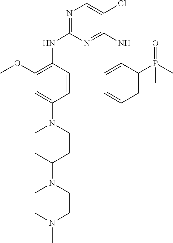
N1=C(NC2=C(OC)C=C(N3CCC(N4CCN(C)CC4)CC3)C=C2)N=C(NC2=CC=CC=C2P(C)(=O)C)C(Cl)=C1
